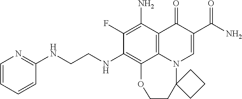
C1(F)=C(N)C2=C3C(=C1NCCNC1=NC=CC=C1)OCCC1(N3C=C(C(=O)N)C2=O)CCC1
